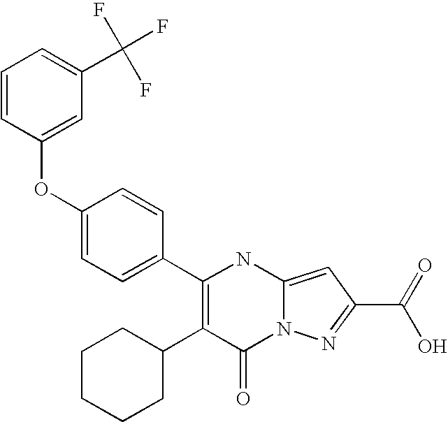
C1(=O)N2C(=CC(C(O)=O)=N2)NC(C2=CC=C(OC3=CC(C(F)(F)F)=CC=C3)C=C2)=C1C1CCCCC1
